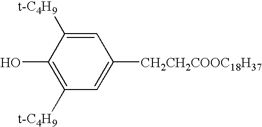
C1=C([CH2CH2COOC18H37])C=C([t-C4H9])C(O)=C1[t-C4H9]
